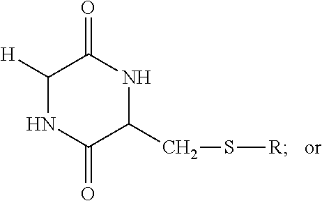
C1([H])NC(=O)C(CS[R])NC1=O
